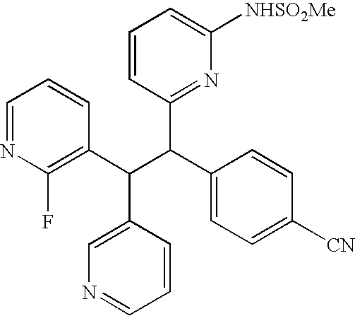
C1=NC(F)=C(C(C(C2=CC=C([CN])C=C2)C2=NC([NHSO2Me])=CC=C2)C2=CN=CC=C2)C=C1
